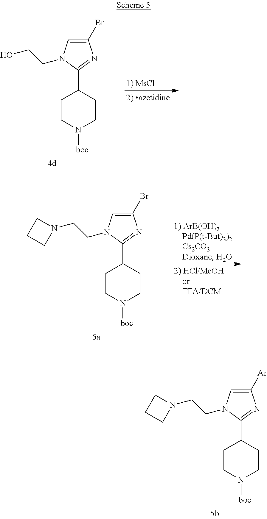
C1=C([Ar])N=C(C2CCN([boc])CC2)N1CCN1CCC1.C1=C(Br)N=C(C2CCN([boc])CC2)N1CCO.C1=C(Br)N=C(C2CCN([boc])CC2)N1CCN1CCC1
